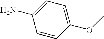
C1=CC(OC)=CC=C1N
